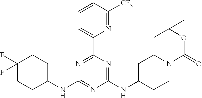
N1=C(C2=CC=CC([CF3])=N2)N=C(NC2CCN(C(=O)OC(C)(C)C)CC2)N=C1NC1CCC(F)(F)CC1
